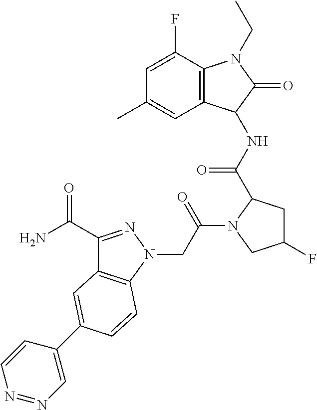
N1(CC(N2CC(F)CC2C(NC2C3=C(N(CC)C2=O)C(F)=CC(C)=C3)=O)=O)N=C(C(N)=O)C2=C1C=CC(C1=CN=NC=C1)=C2
